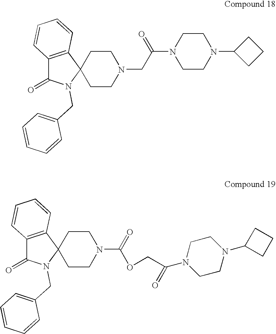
C12=C(C3(N(CC4=CC=CC=C4)C1=O)CCN(CC(N1CCN(C4CCC4)CC1)=O)CC3)C=CC=C2.C12=C(C3(N(CC4=CC=CC=C4)C1=O)CCN(C(OCC(N1CCN(C4CCC4)CC1)=O)=O)CC3)C=CC=C2
